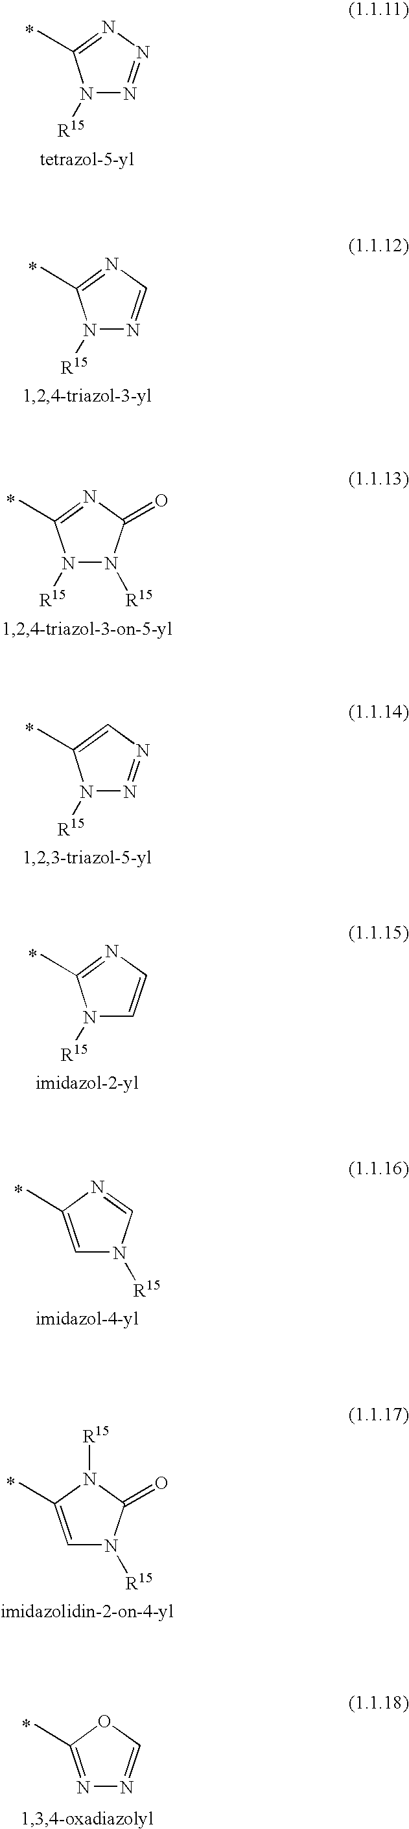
N1([R15])N=NN=C1C.N1([R15])N=CN=C1C.N1([R15])N([R15])C(=O)N=C1C.N1([R15])N=NC=C1C.N1([R15])C=CN=C1C.C1=C(C)N=CN1[R15].C1=C(C)N([R15])C(=O)N1[R15].N1=C(C)OC=N1
